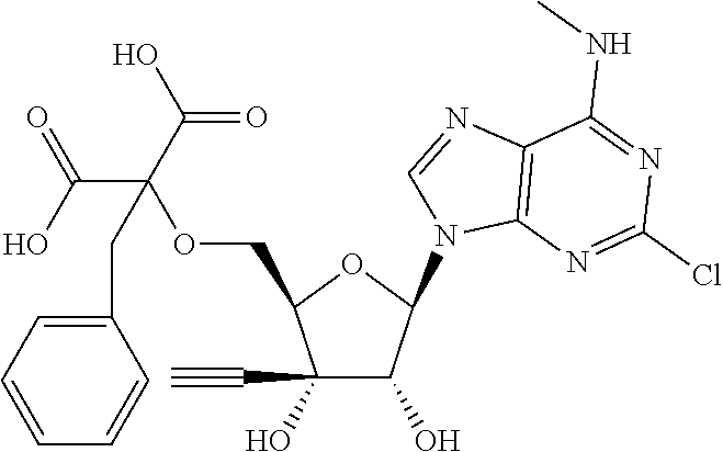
C1(O)(C#C)C(O)C(N2C=NC3=C2N=C(Cl)N=C3NC)OC1COC(C(=O)O)(C(O)=O)CC1=CC=CC=C1
